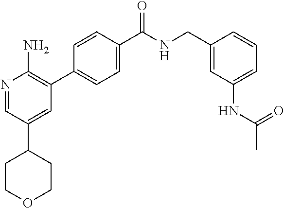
N1=CC(C2CCOCC2)=CC(C2=CC=C(C([NH]CC3=CC(NC(C)=O)=CC=C3)=O)C=C2)=C1N
